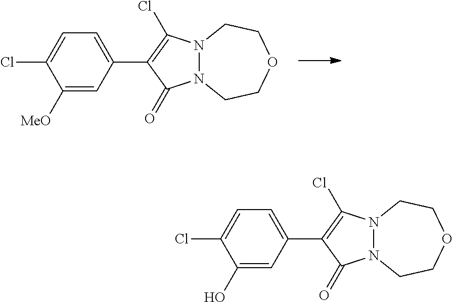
C1([MeO])=CC(C2=C(Cl)N3N(C2=O)CCOCC3)=CC=C1Cl.C1(O)=CC(C2=C(Cl)N3N(C2=O)CCOCC3)=CC=C1Cl
